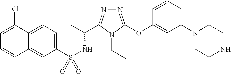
C12=CC=C(S(NC(C)C3=NN=C(OC4=CC(N5CCNCC5)=CC=C4)N3CC)(=O)=O)C=C1C=CC=C2Cl
